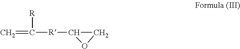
C=C([R])[R]C1CO1
